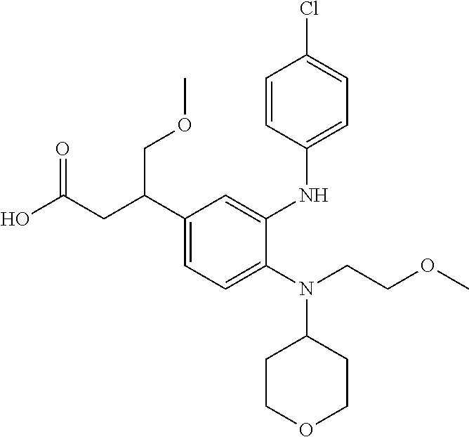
C1(N(C2CCOCC2)CCOC)=CC=C(C(CC(O)=O)COC)C=C1NC1=CC=C(Cl)C=C1
